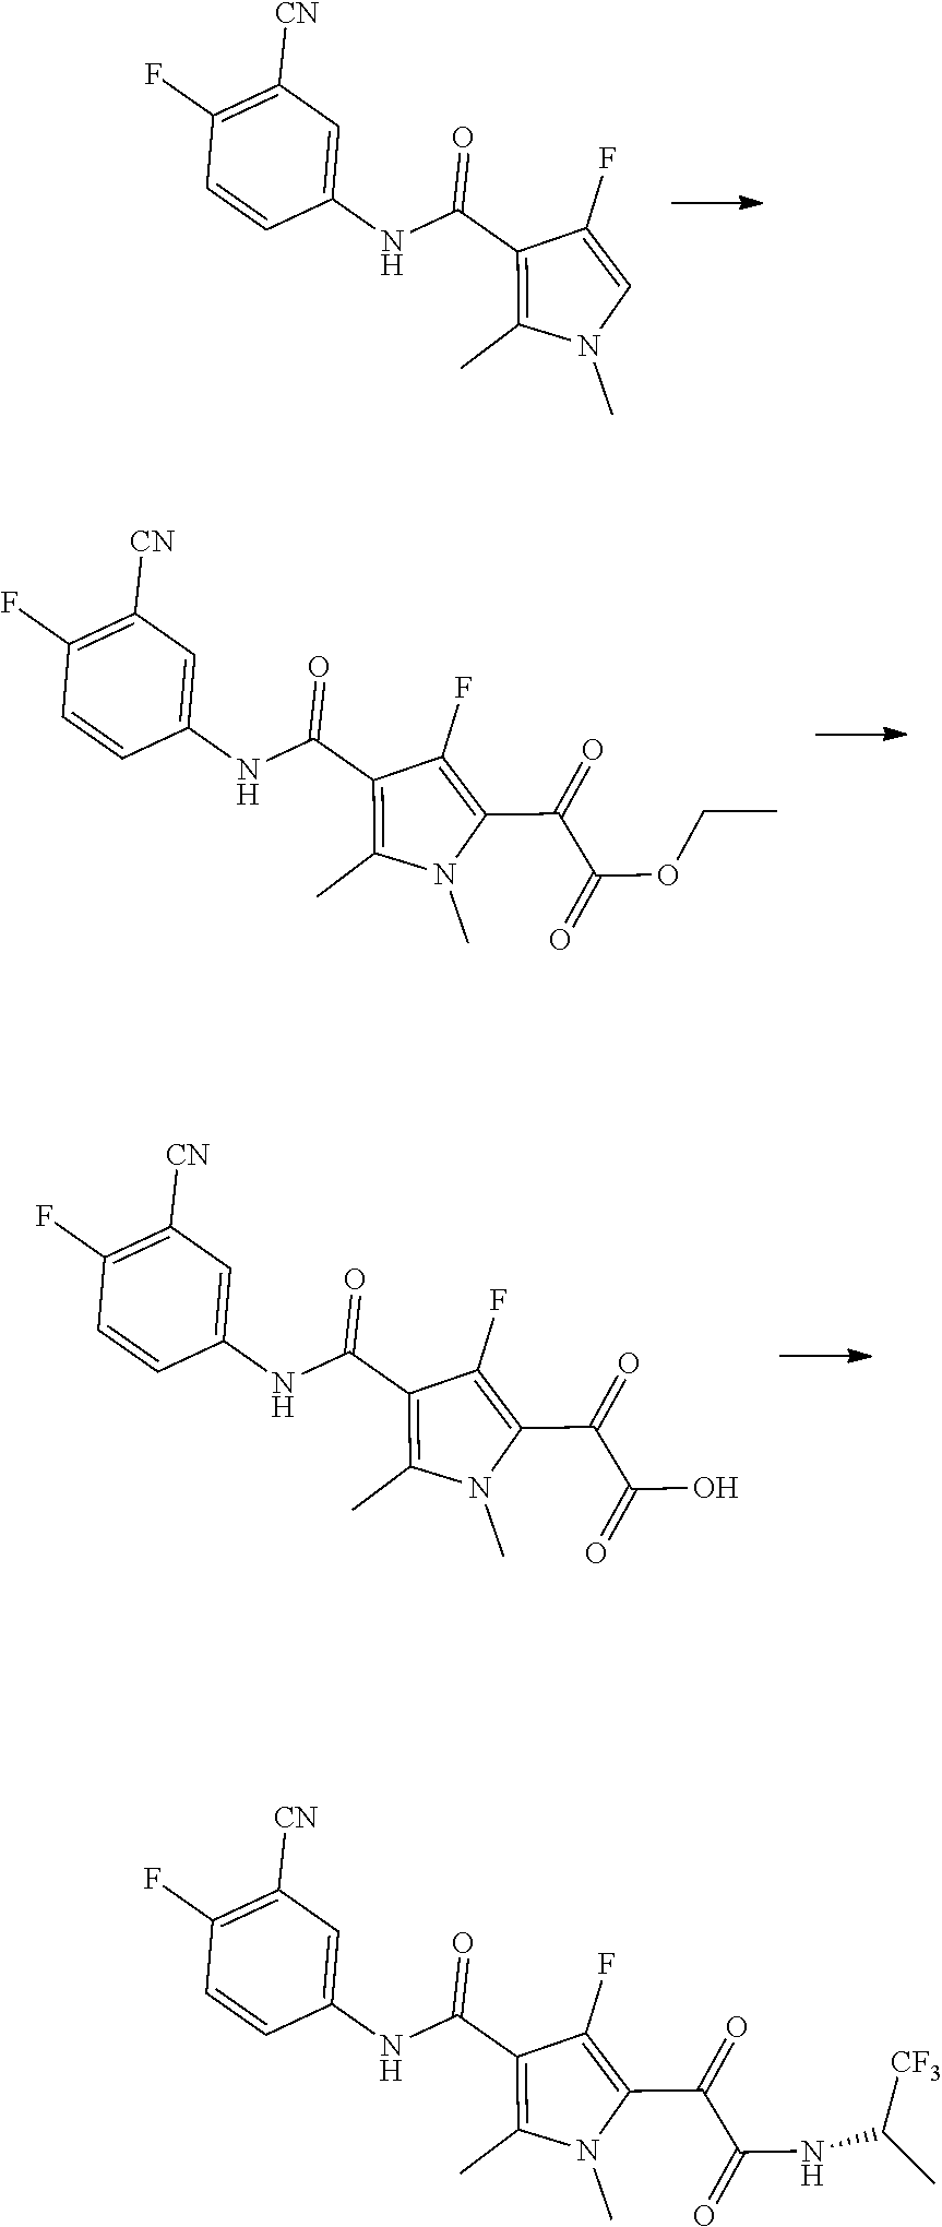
C1(F)=C([CN])C=C(NC(C2=C(C)N(C)C=C2F)=O)C=C1.C1(F)=C([CN])C=C(NC(C2=C(C)N(C)C(C(C(=O)OCC)=O)=C2F)=O)C=C1.C1(F)=C([CN])C=C(NC(C2=C(C)N(C)C(C(C(=O)O)=O)=C2F)=O)C=C1.C1(F)=C([CN])C=C(NC(C2=C(C)N(C)C(C(C(=O)NC([CF3])C)=O)=C2F)=O)C=C1
